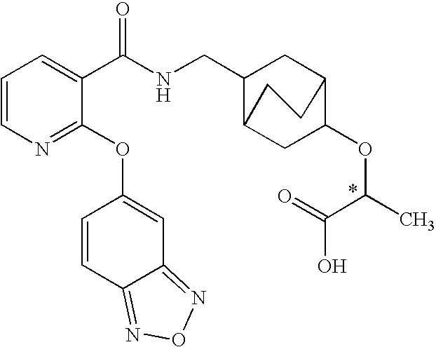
C1=CN=C(OC2=CC3=NON=C3C=C2)C(C(NCC2C3CC(OC(C(O)=O)C)C(C2)CC3)=O)=C1
